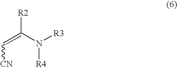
[CN]C=C([R2])N([R3])[R4]
